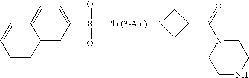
C12=CC=C(S([Phe(3-Am)]N3CC(C(=O)N4CCNCC4)C3)(=O)=O)C=C1C=CC=C2
